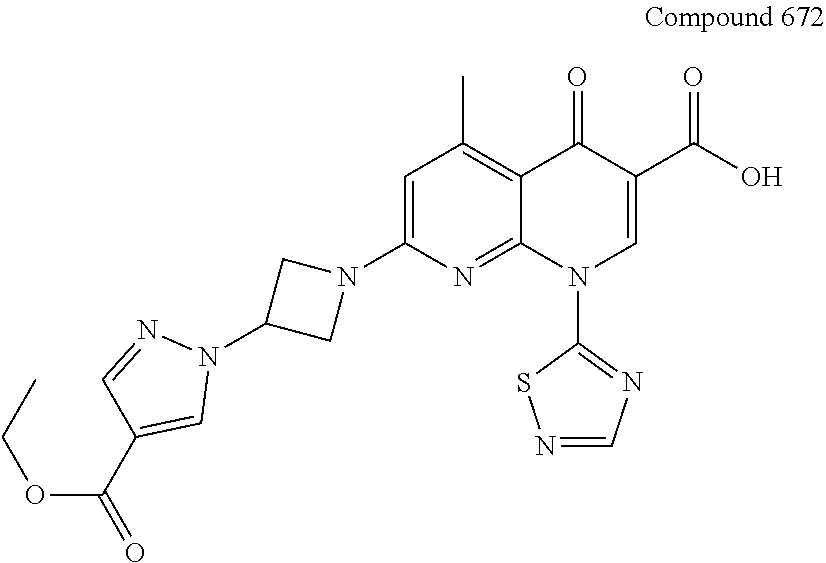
C1=C(N2CC(N3N=CC(C(=O)OCC)=C3)C2)N=C2C(=C1C)C(=O)C(C(O)=O)=CN2C1=NC=NS1
